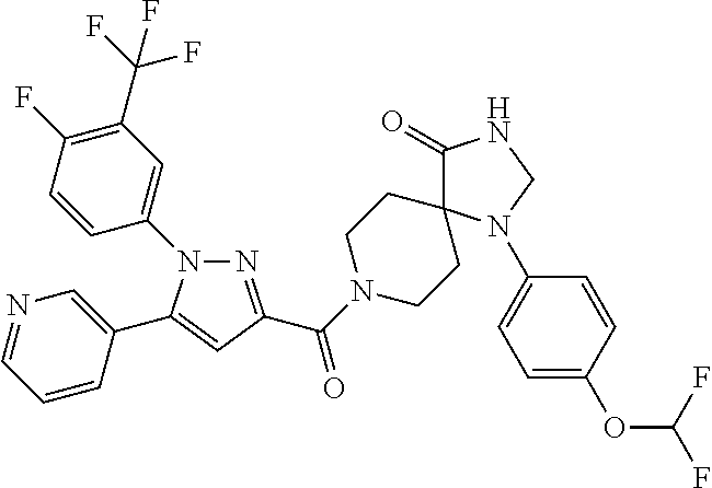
N1=C(C(=O)N2CCC3(CC2)C(=O)NCN3C2=CC=C(OC(F)F)C=C2)C=C(C2=CN=CC=C2)N1C1=CC(C(F)(F)F)=C(F)C=C1
